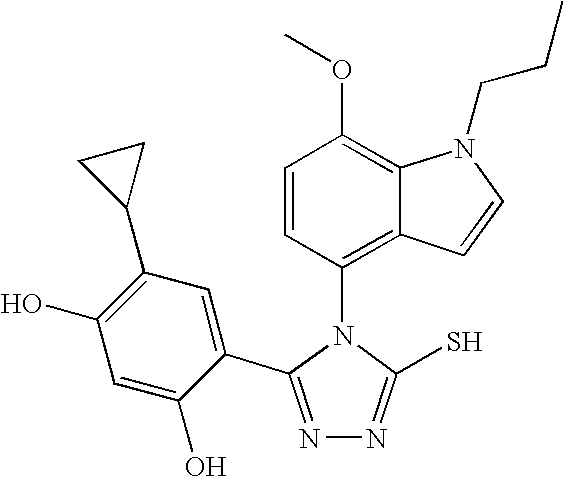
N1=C(C2=CC(C3CC3)=C(O)C=C2O)N(C2=C3C(=C(OC)C=C2)N(CCC)C=C3)C(S)=N1
